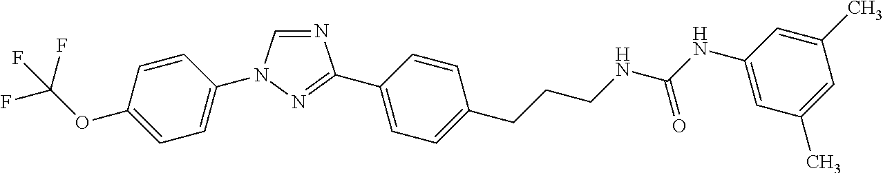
N1=CN(C2=CC=C(OC(F)(F)F)C=C2)N=C1C1=CC=C(CCCNC(NC2=CC(C)=CC(C)=C2)=O)C=C1
